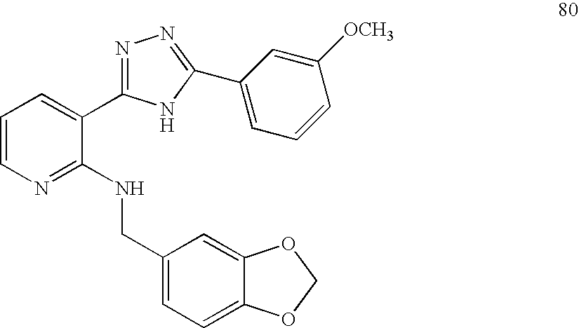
C1=CN=C(NCC2=CC=C3C(=C2)OCO3)C(C2=NN=C(C3=CC=CC([OCH3])=C3)N2)=C1
